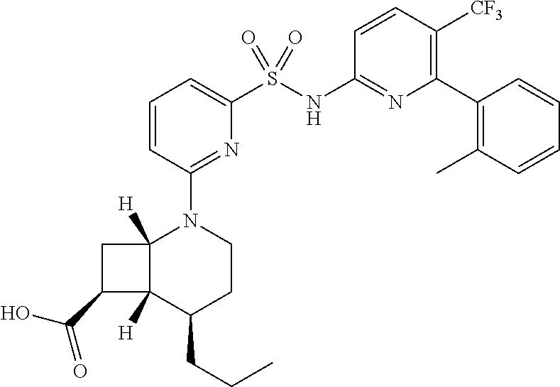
C1(C2=C(C)C=CC=C2)=C([CF3])C=CC(NS(C2=CC=CC(N3C4([H])C([H])(C(CCC)CC3)C(C(O)=O)C4)=N2)(=O)=O)=N1
